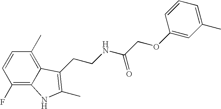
C1(F)=C2C(=C(C)C=C1)C(CCNC(COC1=CC(C)=CC=C1)=O)=C(C)N2
